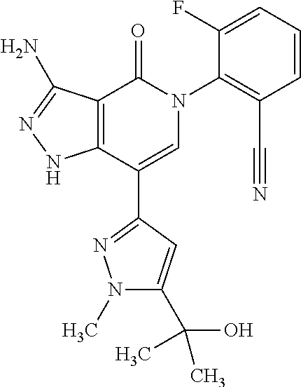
C12=C(C(C3=NN(C)C(C(O)(C)C)=C3)=CN(C3=C(C#N)C=CC=C3F)C1=O)NN=C2N
